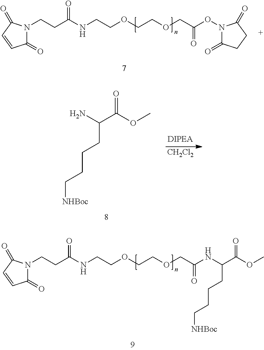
NC(C(OC)=O)CCCC[NHBoc].[CH2Cl2].N1(CCC(NCCOCCOCC(ON2C(=O)CCC2=O)=O)=O)C(=O)C=CC1=O.N1(CCC(NCCOCCOCC(NC(C(OC)=O)CCCC[NHBoc])=O)=O)C(=O)C=CC1=O
